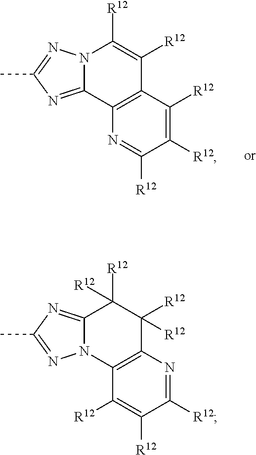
C12=NC(C)=NN1C1=C(C([R12])([R12])C2([R12])[R12])N=C([R12])C([R12])=C1[R12].N12C(=NC(C)=N1)C1=C(C([R12])=C2[R12])C([R12])=C([R12])C([R12])=N1
